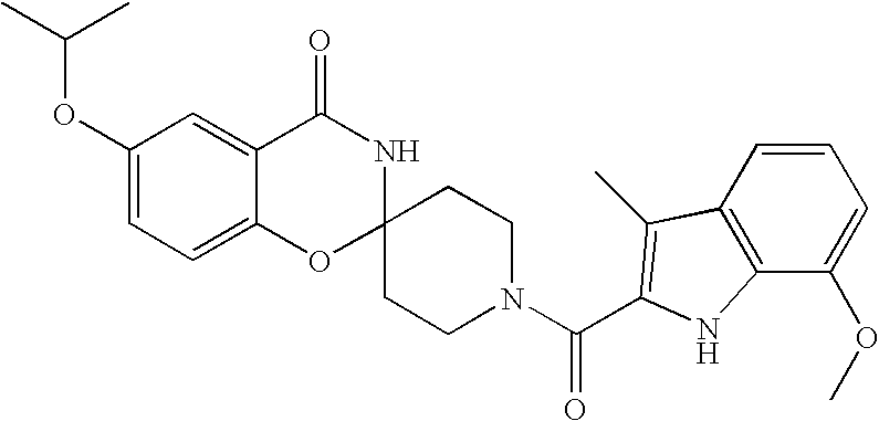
C1(OC(C)C)=CC=C2C(=C1)C(=O)NC1(O2)CCN(C(=O)C2=C(C)C3=C(C(OC)=CC=C3)N2)CC1
